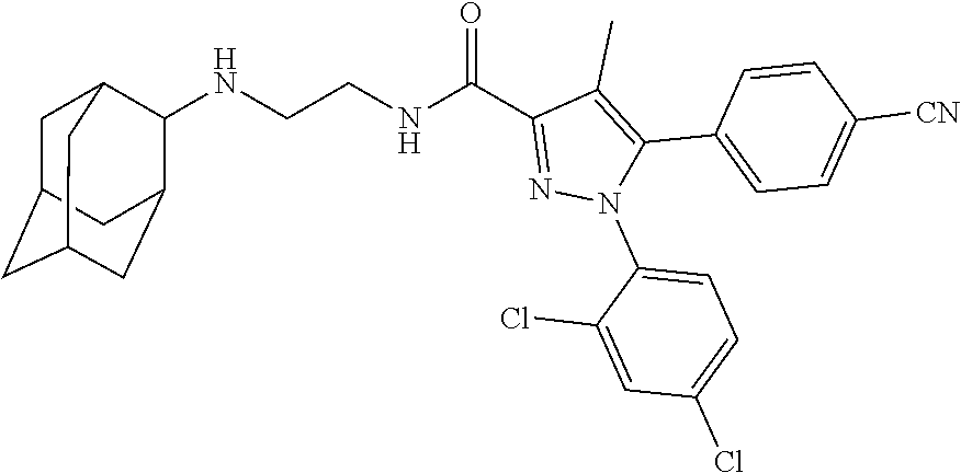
N(CCNC(C1=NN(C2=CC=C(Cl)C=C2Cl)C(C2=CC=C([CN])C=C2)=C1C)=O)C1C2CC3CC(CC1C3)C2
